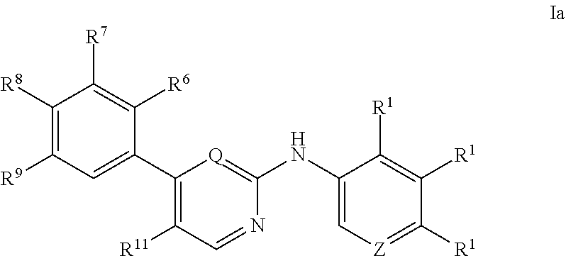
C1([R8])=C([R9])C=C(C2=C([R11])C=NC(NC3=C[Z]=C([R1])C([R1])=C3[R1])=[Q]2)C([R6])=C1[R7]
